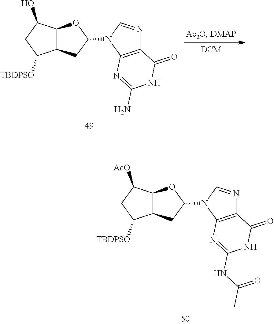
C1C([TBDPSO])C2C(C1[AcO])OC(N1C=NC3=C1N=C(NC(C)=O)NC3=O)C2.C1C([TBDPSO])C2C(C1O)OC(N1C=NC3=C1N=C(N)NC3=O)C2
